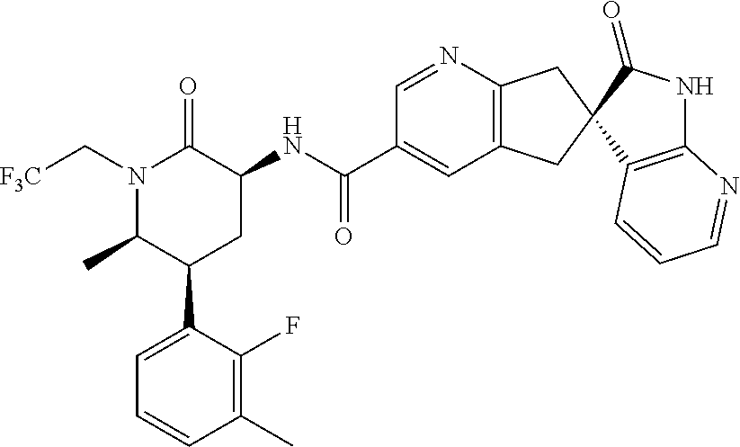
N1(C[F3C])C(C)C(C2=CC=CC(C)=C2F)CC(NC(C2=CC3=C(N=C2)CC2(C3)C3=C(NC2=O)N=CC=C3)=O)C1=O
